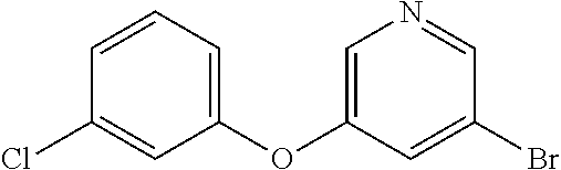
C1=CC=C(OC2=CN=CC(Br)=C2)C=C1Cl
